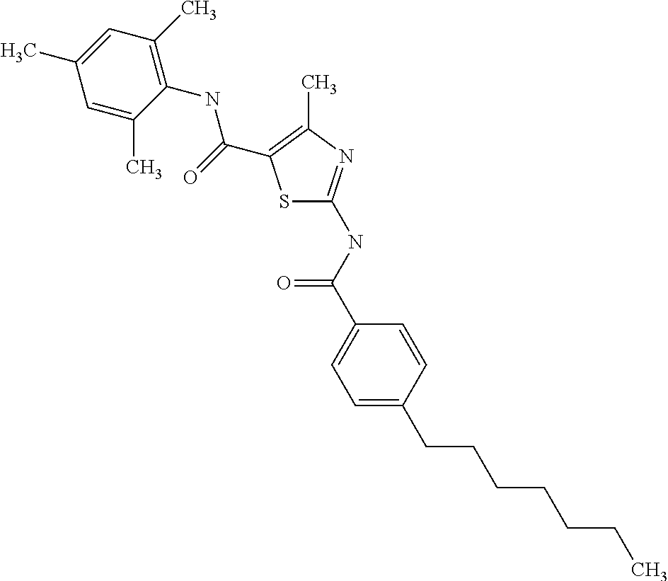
S1C(NC(=O)C2=CC=C(CCCCCCC)C=C2)=NC(C)=C1C(NC1=C(C)C=C(C)C=C1C)=O
